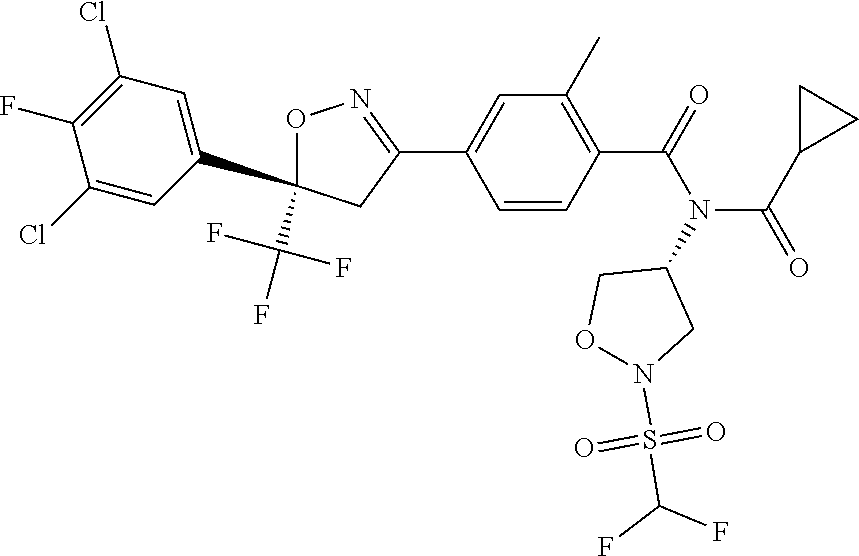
C1=C(C2=NOC(C3=CC(Cl)=C(F)C(Cl)=C3)(C(F)(F)F)C2)C=CC(C(=O)N(C(=O)C2CC2)C2CON(S(C(F)F)(=O)=O)C2)=C1C
